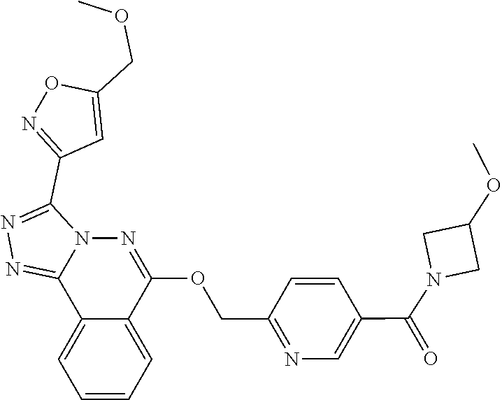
C1(OC)CN(C(C2=CN=C(COC3=NN4C(C5=NOC(COC)=C5)=NN=C4C4=CC=CC=C43)C=C2)=O)C1
